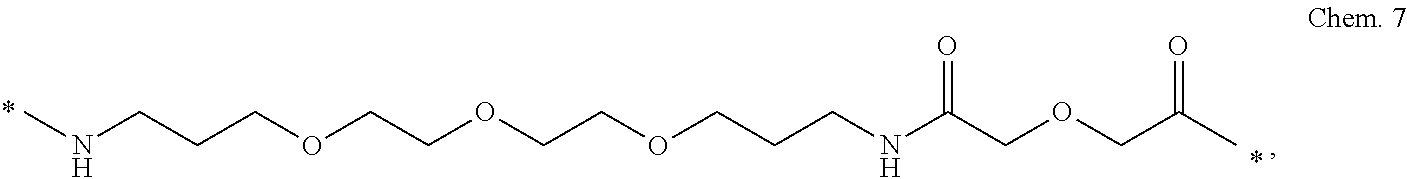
CNCCCOCCOCCOCCCNC(COCC(C)=O)=O
